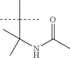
CC(C(NC(C)=O)(C)C)(C)C
